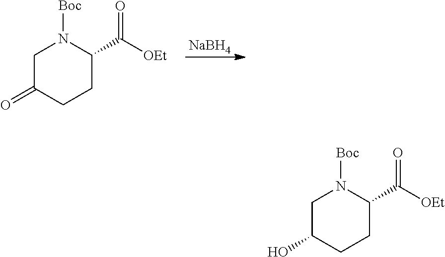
[NaBH4].C1C(=O)CCC(C([OEt])=O)N1[Boc].C1C(O)CCC(C([OEt])=O)N1[Boc]
